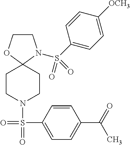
C1CN(S(C2=CC=C([OCH3])C=C2)(=O)=O)C2(O1)CCN(S(=O)(=O)C1=CC=C(C(=O)C)C=C1)CC2
